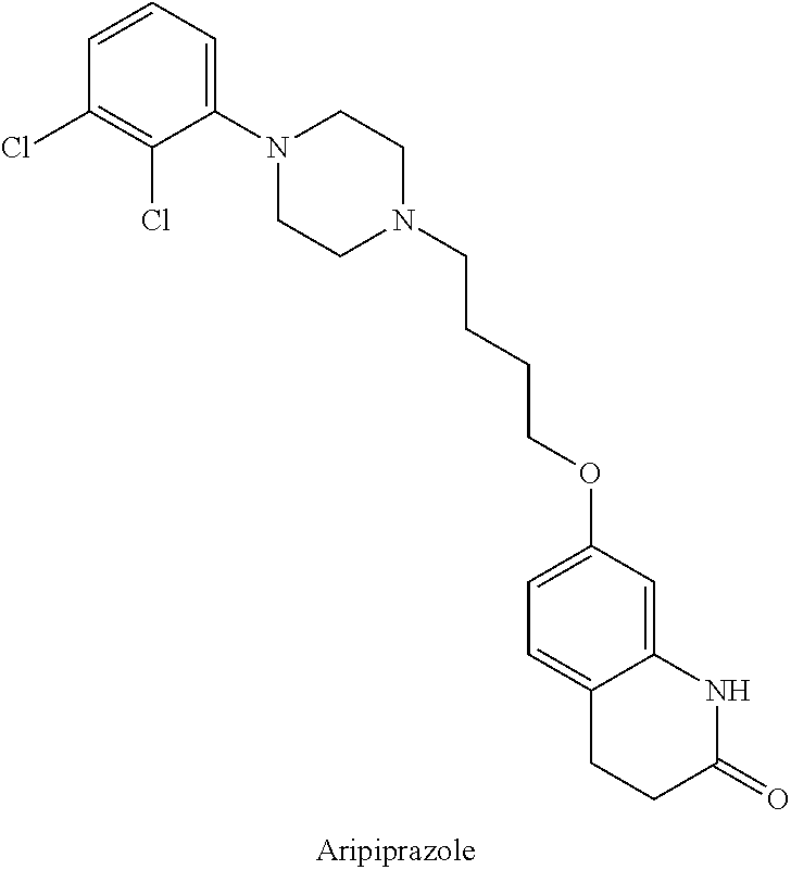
C1=CC=C(N2CCN(CCCCOC3=CC=C4C(=C3)NC(=O)CC4)CC2)C(Cl)=C1Cl
